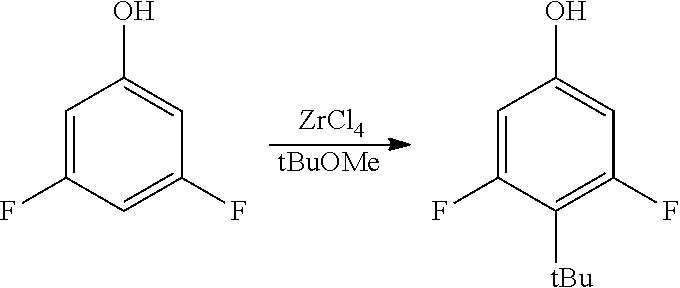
C1=C(F)C=C(F)C=C1O.C1=C(F)C([tBu])=C(F)C=C1O.[ZrCl4].[tBuOMe]
